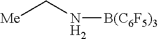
[Me]CN[B(C6F5)3]
